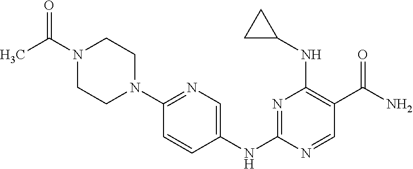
C1=CC(NC2=NC(NC3CC3)=C(C(N)=O)C=N2)=CN=C1N1CCN(C(=O)C)CC1
